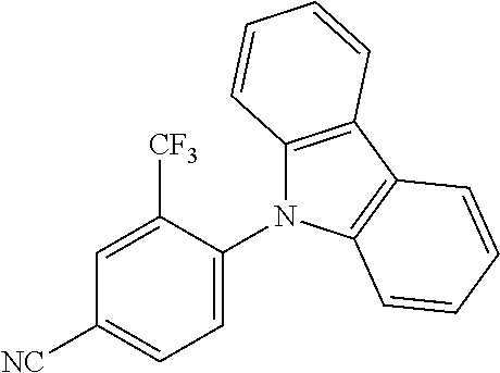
C1=C(N2C3=C(C4=C2C=CC=C4)C=CC=C3)C([CF3])=CC([NC])=C1
